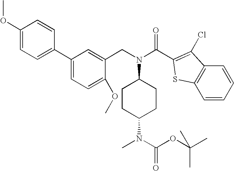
C1CC(N(C)C(OC(C)(C)C)=O)CCC1N(CC1=CC(C2=CC=C(OC)C=C2)=CC=C1OC)C(=O)C1=C(Cl)C2=C(C=CC=C2)S1
